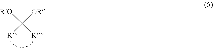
[RO]C([R])([OR])[R]
